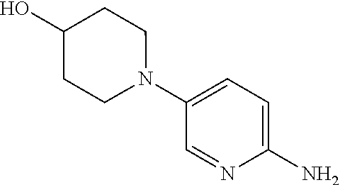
C1=NC(N)=CC=C1N1CCC(O)CC1
